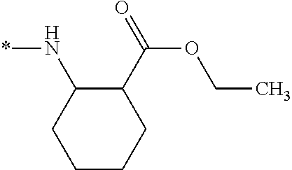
N(C1C(C(OCC)=O)CCCC1)*
